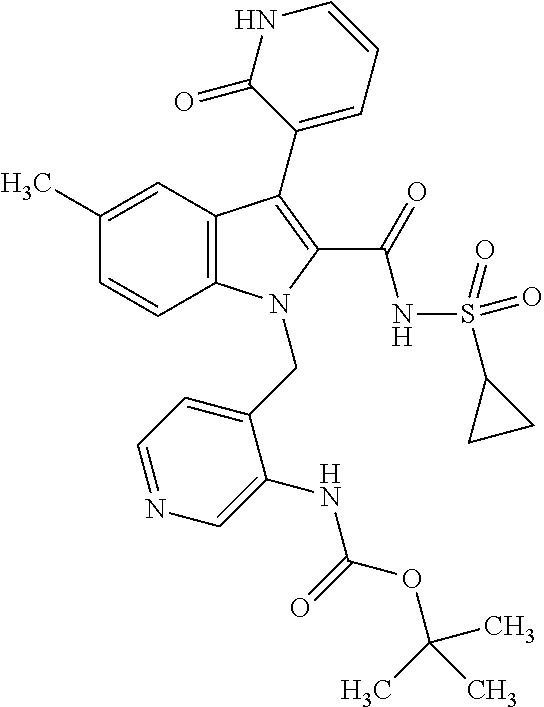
C1(C)=CC2=C(C=C1)N(CC1=CC=NC=C1NC(=O)OC(C)(C)C)C(C(=O)NS(=O)(=O)C1CC1)=C2C1=CC=CNC1=O
